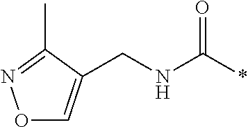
O1C=C(CNC(*)=O)C(C)=N1
